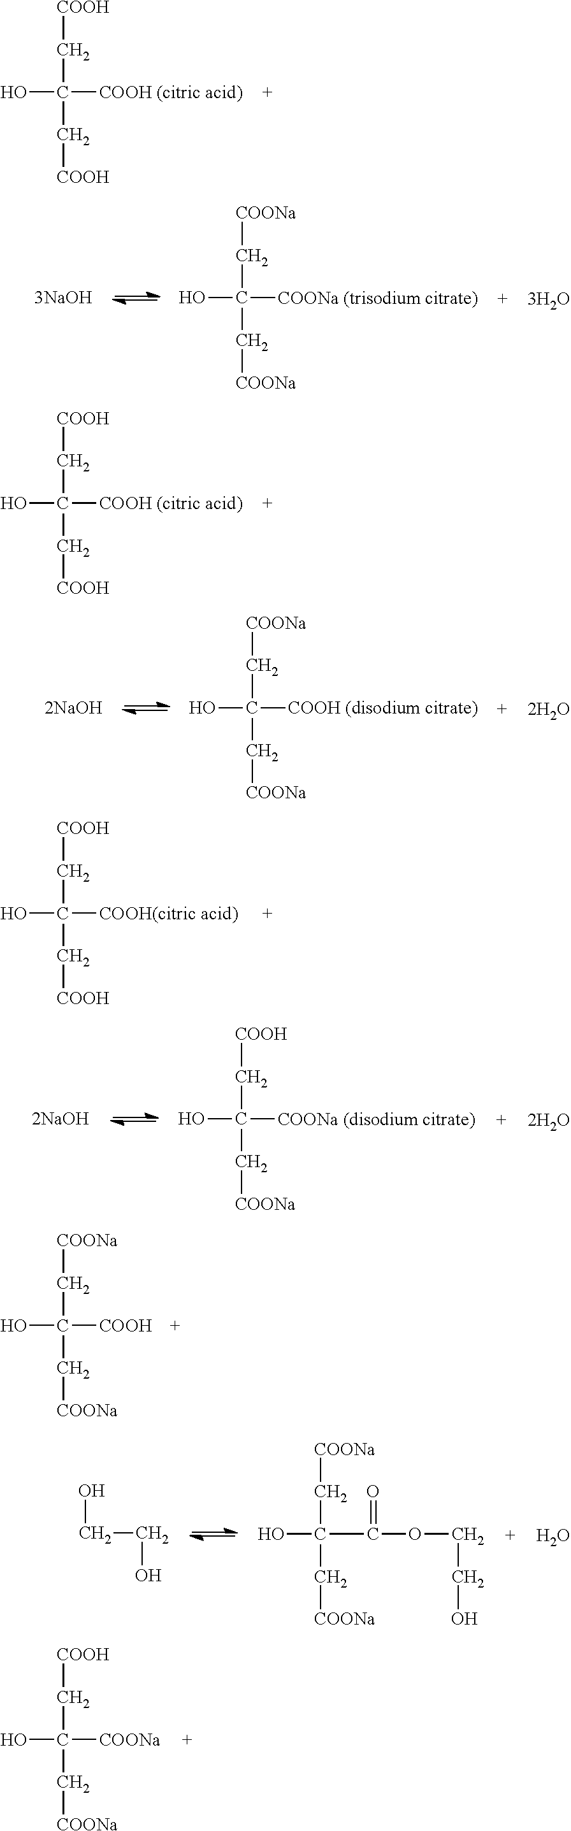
OC([COOH (citric acid)])(C[COOH])C[COOH].OC([COOH (citric acid)])(C[COOH])C[COOH].OC([COOH(citric acid)])(C[COOH])C[COOH].OC([COONa (trisodium citrate)])(C[COONa])C[COONa].OC([COOH (disodium citrate)])(C[COONa])C[COONa].OC([COONa (disodium citrate)])(C[COOH])C[COONa].OC([COOH])(C[COONa])C[COONa].C(CO)O.OC(C(OCCO)=O)(C[COONa])C[COONa].O.OC([COONa])(C[COOH])C[COONa]
